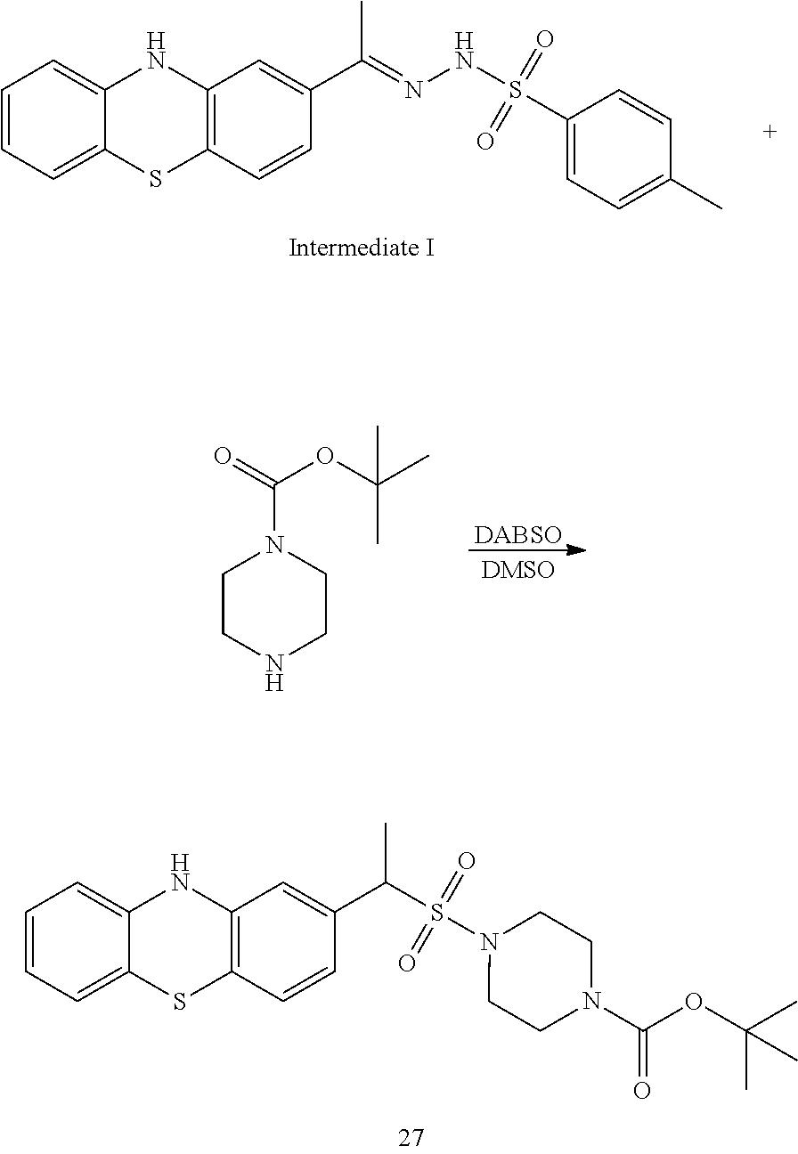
C1=CC=C2C(=C1)NC1=C(S2)C=CC(C(=NNS(=O)(=O)C2=CC=C(C)C=C2)C)=C1.[DABSO].N1(C(=O)OC(C)(C)C)CCNCC1.C1=CC=C2C(=C1)NC1=C(S2)C=CC(C(C)S(=O)(=O)N2CCN(C(=O)OC(C)(C)C)CC2)=C1
